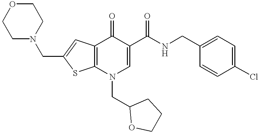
C1(CNC(C2=CN(CC3OCCC3)C3=C(C2=O)C=C(CN2CCOCC2)S3)=O)=CC=C(Cl)C=C1
